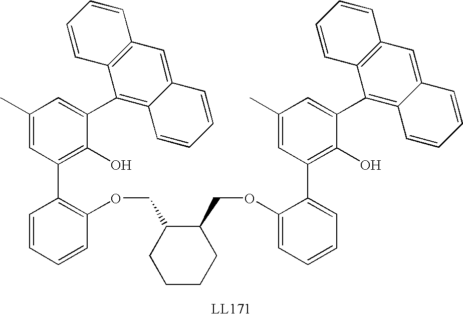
C1=CC=CC(OCC2CCCCC2COC2=CC=CC=C2C2=C(O)C(C3=C4C(=CC5=C3C=CC=C5)C=CC=C4)=CC(C)=C2)=C1C1=C(O)C(C2=C3C(=CC4=C2C=CC=C4)C=CC=C3)=CC(C)=C1
